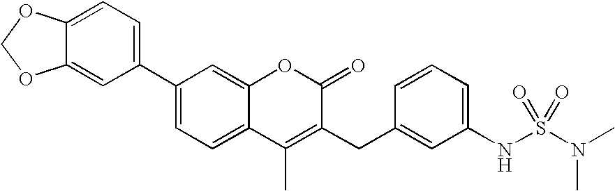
C1(C2=CC=C3C(=C2)OCO3)=CC=C2C(=C1)OC(=O)C(CC1=CC(NS(N(C)C)(=O)=O)=CC=C1)=C2C
